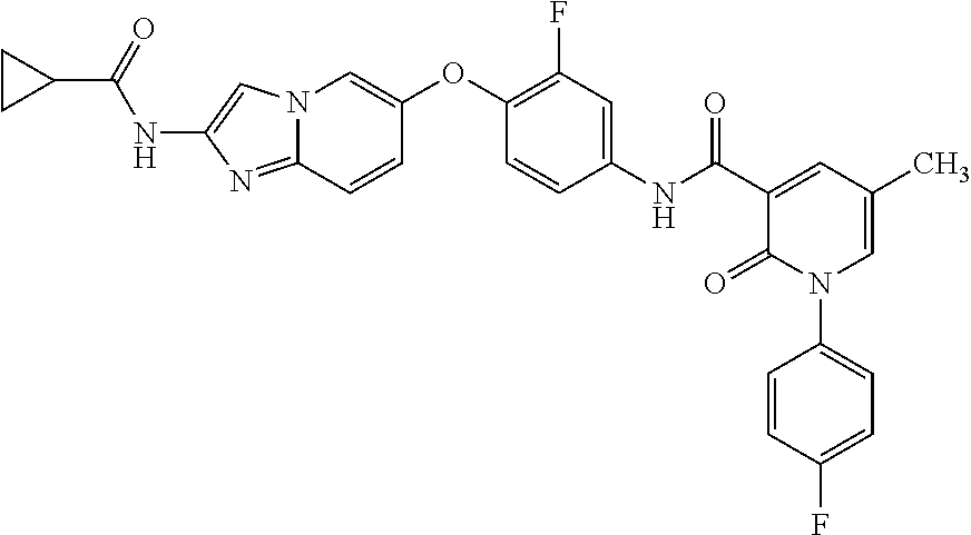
C1(OC2=CN3C(=NC(NC(C4CC4)=O)=C3)C=C2)=C(F)C=C(NC(=O)C2=CC(C)=CN(C3=CC=C(F)C=C3)C2=O)C=C1
